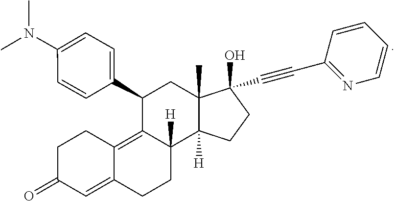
C1C(=O)C=C2C(=C3C([H])(CC2)C2([H])C(C)(CC3C3=CC=C(N(C)C)C=C3)C(O)(C#CC3=NC=CC=C3)CC2)C1
